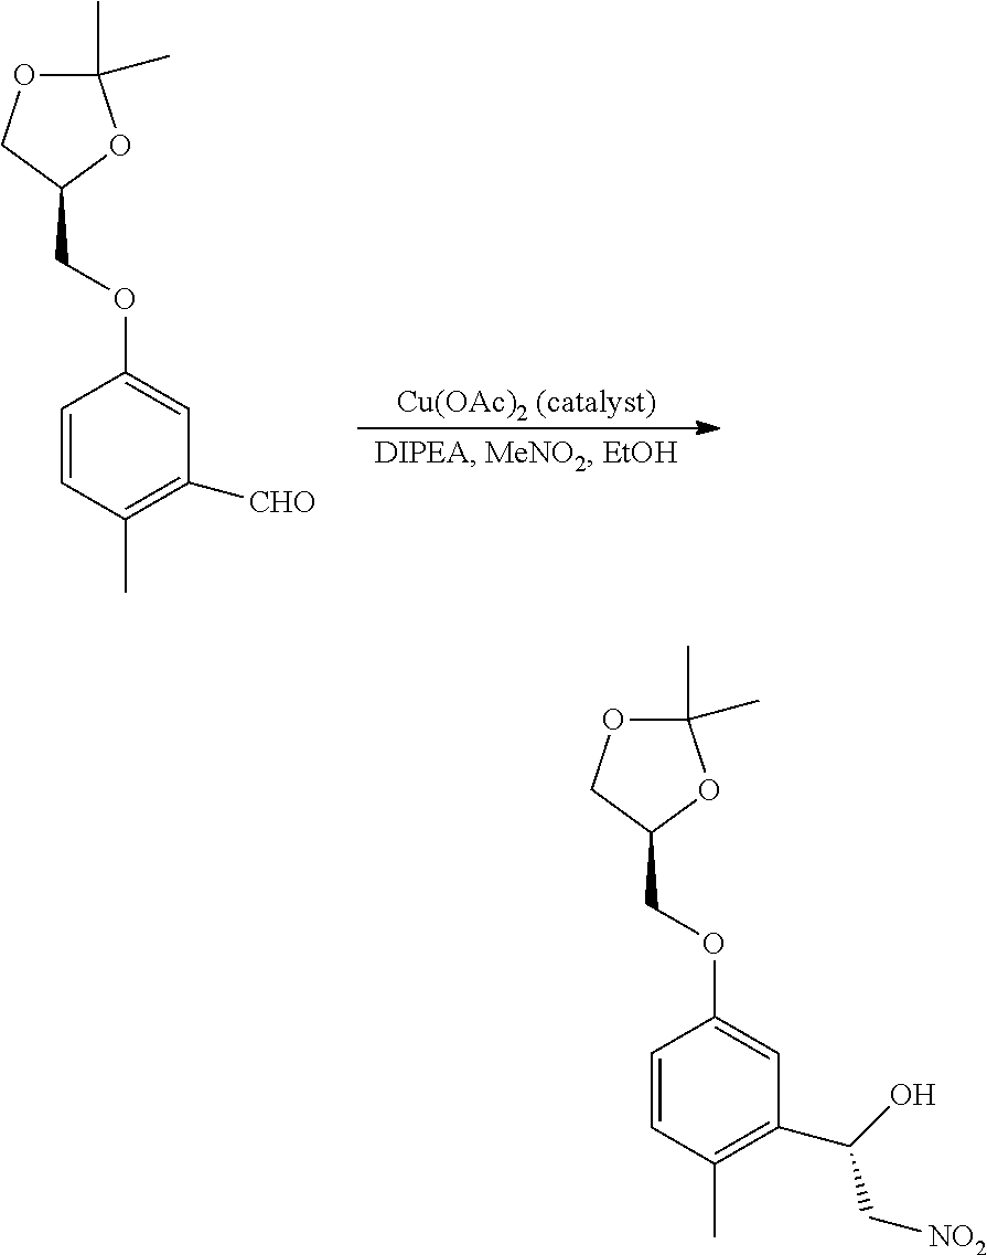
C1=CC(C)=C([CHO])C=C1OCC1OC(C)(C)OC1.C1=CC(C)=C(C(O)C[NO2])C=C1OCC1OC(C)(C)OC1
